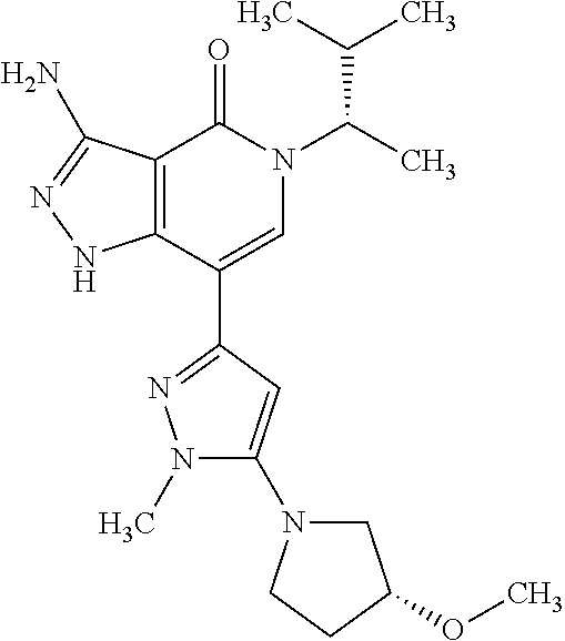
C12=C(C(C3=NN(C)C(N4CC(OC)CC4)=C3)=CN(C(C)C(C)C)C1=O)NN=C2N
